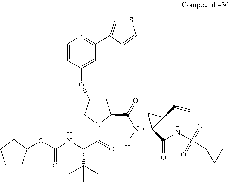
C1C(OC2=CC(C3=CSC=C3)=NC=C2)CN(C(=O)C(NC(OC2CCCC2)=O)C(C)(C)C)C1C(=O)N([H])C1(C(=O)NS(=O)(=O)C2CC2)C(C=C)C1
